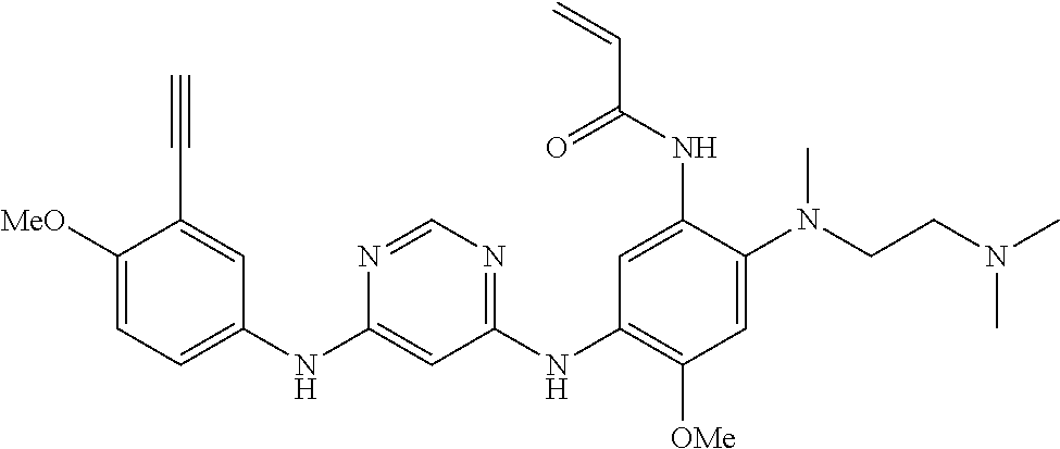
C1(NC2=CC=C([OMe])C(C#C)=C2)=CC(NC2=C([OMe])C=C(N(CCN(C)C)C)C(NC(C=C)=O)=C2)=NC=N1
